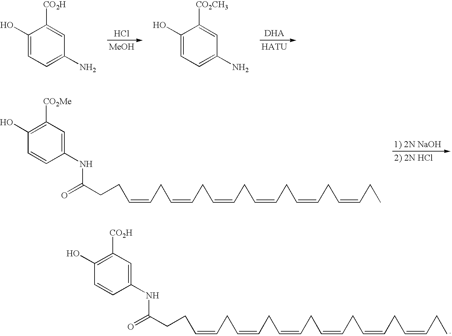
C1(O)=CC=C(N)C=C1[CO2H].Cl.[MeOH].C1(O)=CC=C(N)C=C1[CO2CH3].C1(O)=C([CO2Me])C=C(NC(CCC=CCC=CCC=CCC=CCC=CCC=CCC)=O)C=C1.C1(O)=C([CO2H])C=C(NC(CCC=CCC=CCC=CCC=CCC=CCC=CCC)=O)C=C1
